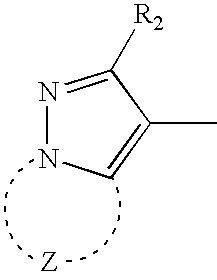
C1(C)=CNN=C1[R2]
